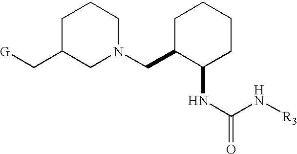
N1(CC2C(NC(=O)N[R3])CCCC2)CCCC(C[G])C1
